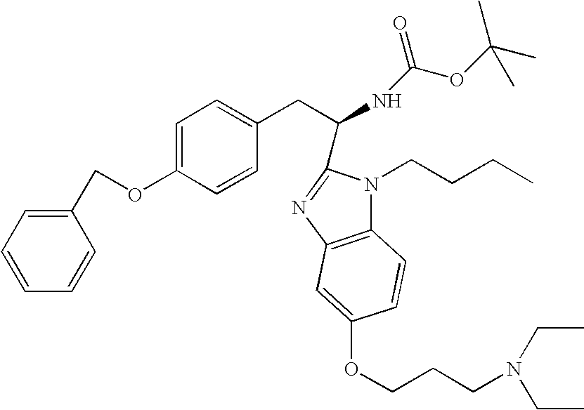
C1=CC=CC(COC2=CC=C(CC(NC(OC(C)(C)C)=O)C3=NC4=C(N3CCCC)C=CC(OCCCN(CC)CC)=C4)C=C2)=C1
